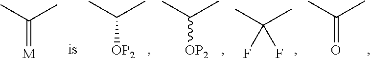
CC(C)=[M].CC(C)[OP2].CC(C)[OP2].CC(C)(F)F.CC(C)=O
